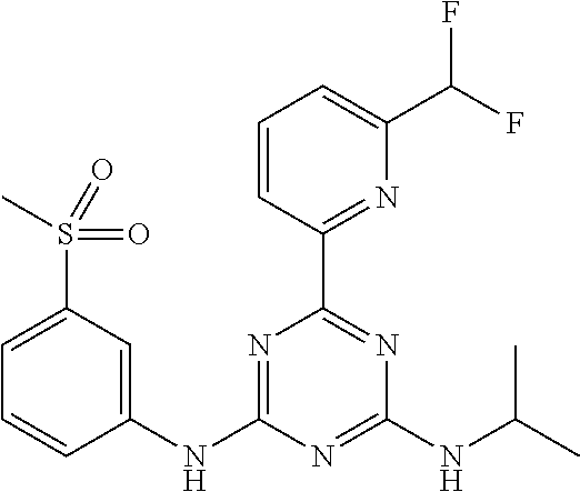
C1=CC(C2=NC(NC(C)C)=NC(NC3=CC(S(C)(=O)=O)=CC=C3)=N2)=NC(C(F)F)=C1
